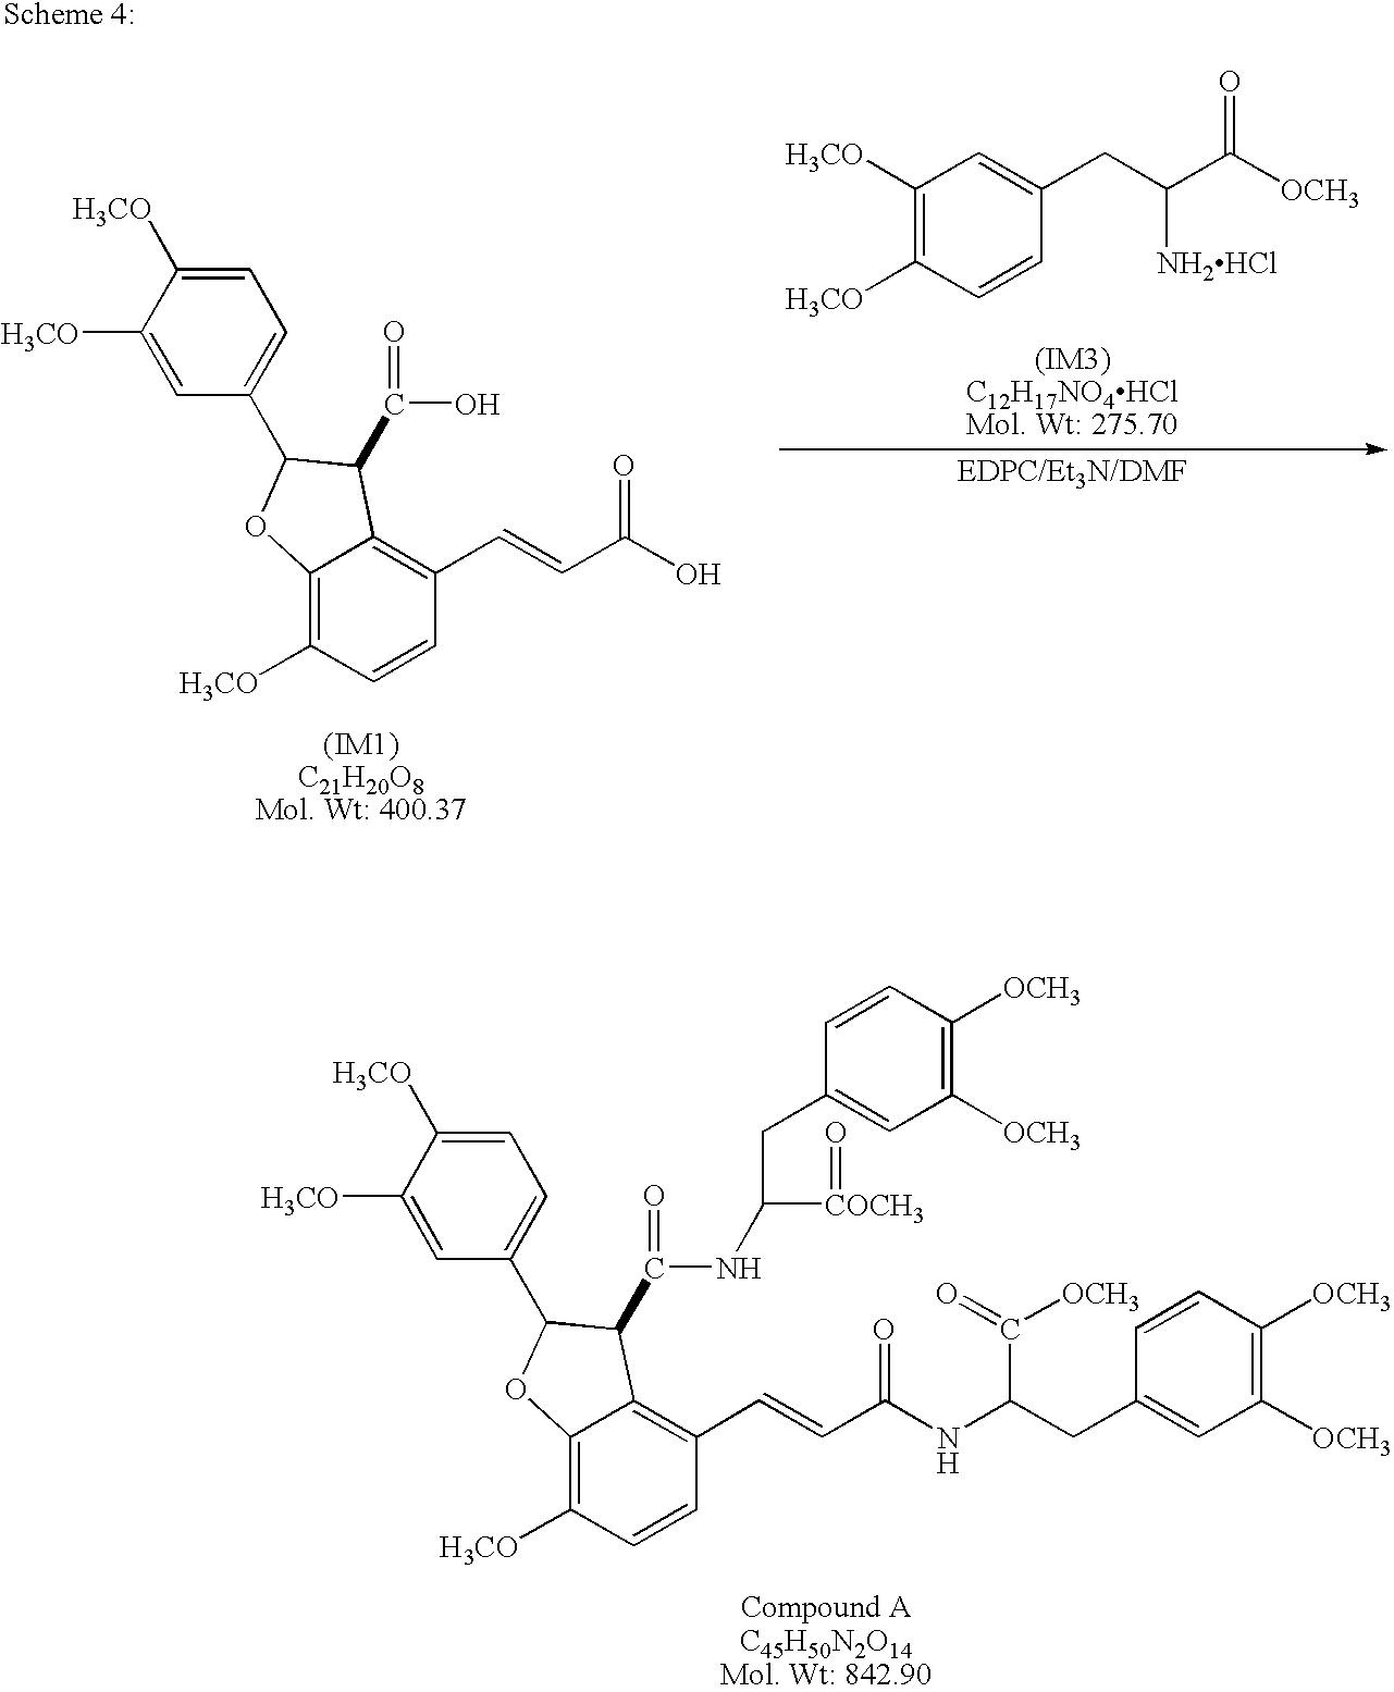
C1([H3CO])=CC(C2C(C(O)=O)C3=C(C=CC(O)=O)C=CC([H3CO])=C3O2)=CC=C1[H3CO].C1([H3CO])=C([H3CO])C=CC(CC(C([OCH3])=O)[NH2HCl])=C1.C1([H3CO])=CC(C2C(C(NC(CC3=CC([OCH3])=C([OCH3])C=C3)[COCH3]=O)=O)C3=C(C=CC(NC(CC4=CC([OCH3])=C([OCH3])C=C4)C([OCH3])=O)=O)C=CC([H3CO])=C3O2)=CC=C1[H3CO]
